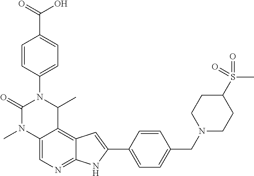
S(C1CCN(CC2=CC=C(C3=CC4=C5C(=CN=C4N3)N(C)C(=O)N(C3=CC=C(C(O)=O)C=C3)C5C)C=C2)CC1)(C)(=O)=O
